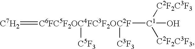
[C7H2]=[C6FC5F2OC4FC3F2OC2F]([C1](O)([C2F2C3F3])[C2F2C3F3])([C5F3])[C3F3]
